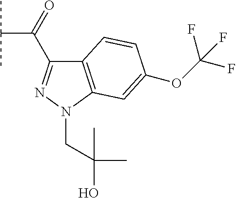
C12=C(N(CC(C)(O)C)N=C1C(C(C)C)=O)C=C(OC(F)(F)F)C=C2
